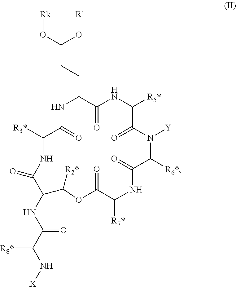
C(C1C(=O)NC([R5*])C(=O)N([Y])C([R6*])C(=O)NC([R7*])C(=O)OC([R2*])C(NC(C(N[X])[R8*])=O)C(=O)NC([R3*])C(=O)N1)CC(O[Rk])O[Rl]
